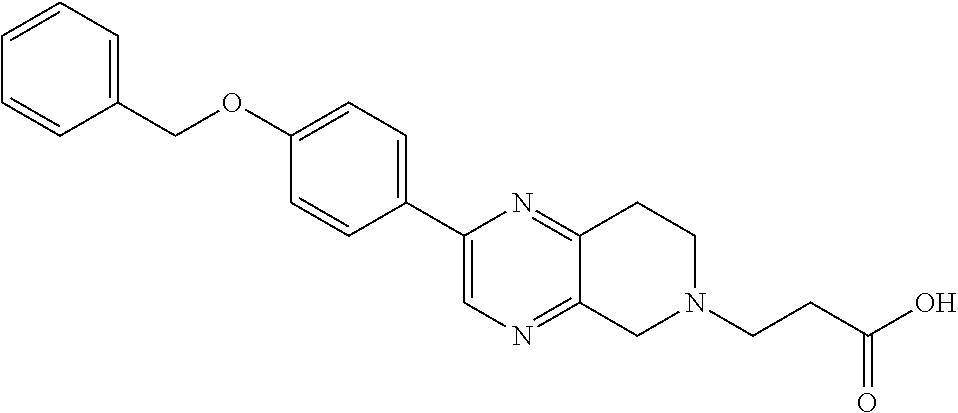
C1=CC=C(COC2=CC=C(C3=CN=C4C(=N3)CCN(CCC(O)=O)C4)C=C2)C=C1
